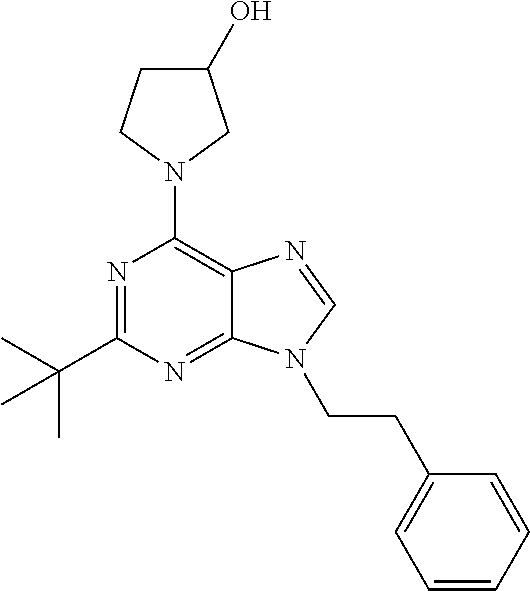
N1=C(C(C)(C)C)N=C2C(=C1N1CC(O)CC1)N=CN2CCC1=CC=CC=C1
